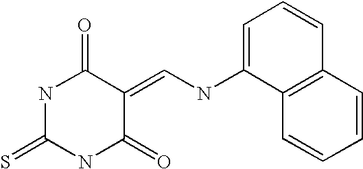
S=C1NC(=O)C(=CNC2=CC=CC3=C2C=CC=C3)C(=O)N1
